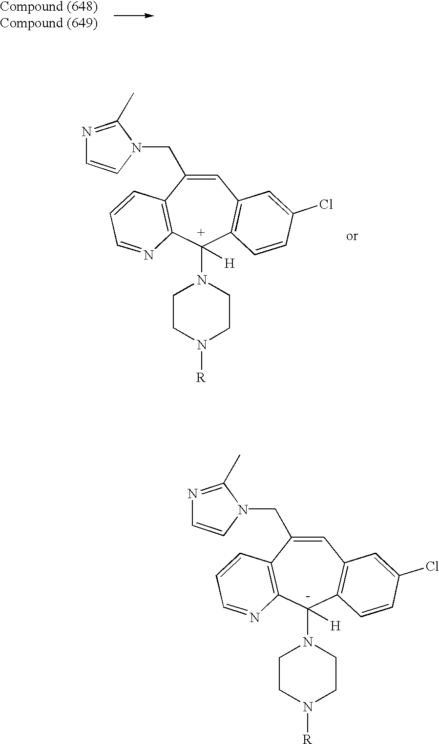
C1=C(CN2C=CN=C2C)C2=C([C+](N3CCN([R])CC3)([H])C3=C1C=C(Cl)C=C3)N=CC=C2.C1=C(CN2C=CN=C2C)C2=C([C-](N3CCN([R])CC3)([H])C3=C1C=C(Cl)C=C3)N=CC=C2
